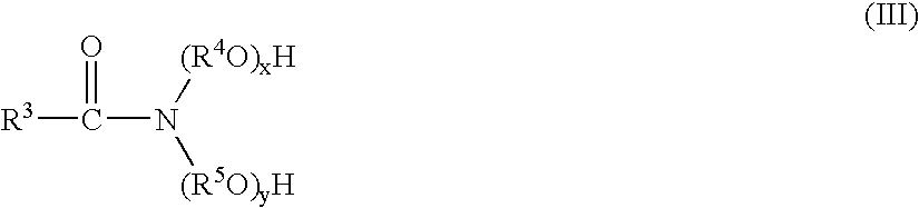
[R3]C(=O)N([(R4O)xH])[(R5O)yH]
